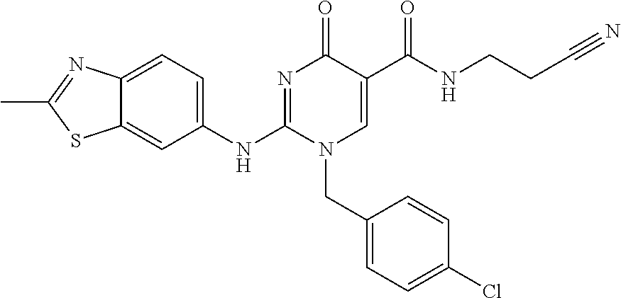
C1(NC2=NC(=O)C(C(NCCC#N)=O)=CN2CC2=CC=C(Cl)C=C2)=CC=C2C(=C1)SC(C)=N2
